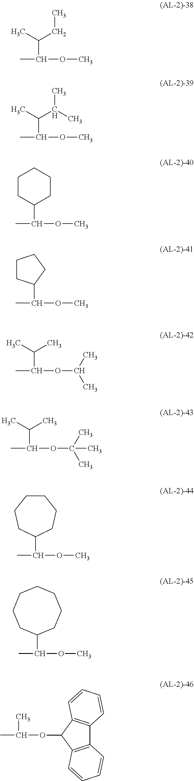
CC(C(CC)C)OC.CC(C(C(C)C)C)OC.C1CC(C(C)OC)CCC1.CC(OC)C1CCCC1.CC(OC(C)C)C(C)C.CC(OC(C)(C)C)C(C)C.CC(OC)C1CCCCCC1.CC(OC)C1CCCCCCC1.CC(OC1C2=C(C3=C1C=CC=C3)C=CC=C2)C
